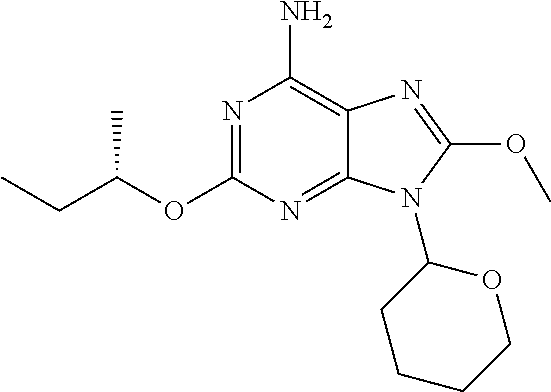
O(C1=NC(N)=C2C(=N1)N(C1CCCCO1)C(OC)=N2)C(CC)C
